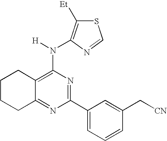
C12=NC(C3=CC=CC(C[CN])=C3)=NC(N([H])C3=C([Et])SC=N3)=C1CCCC2
